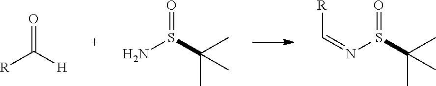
[R]C([H])=O.NS(C(C)(C)C)=O.N(S(C(C)(C)C)=O)=C[R]
